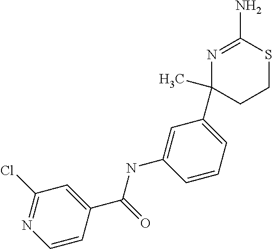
C1=CC(C(=O)NC2=CC(C3(C)N=C(N)SCC3)=CC=C2)=CC(Cl)=N1
